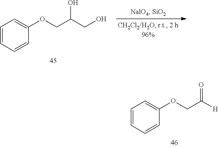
C1=CC=CC(OCC([H])=O)=C1.C1=CC=CC(OCC(CO)O)=C1
